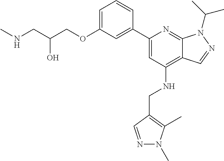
N(CC(COC1=CC=CC(C2=CC(NCC3=C(C)N(C)N=C3)=C3C(=N2)N(C(C)C)N=C3)=C1)O)C
